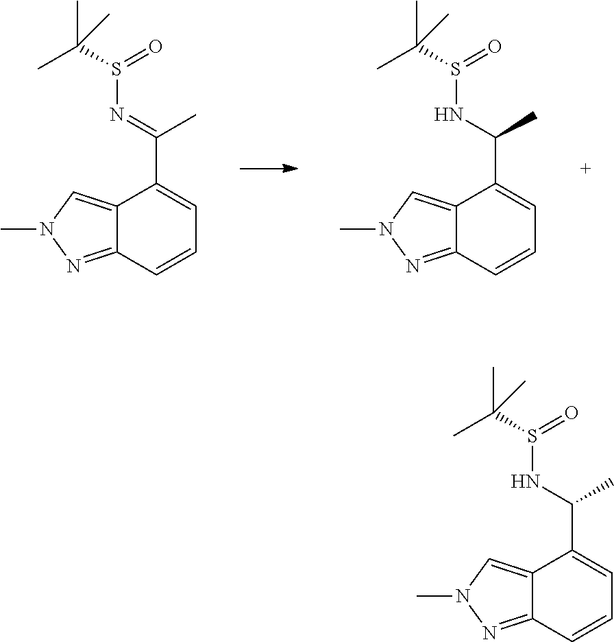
C12=CN(C)N=C1C=CC=C2C(=NS(C(C)(C)C)=O)C.C12=CN(C)N=C1C=CC=C2C(NS(C(C)(C)C)=O)C.C12=CN(C)N=C1C=CC=C2C(NS(C(C)(C)C)=O)C
